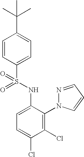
C1=CC(S(NC2=CC=C(Cl)C(Cl)=C2N2N=CC=C2)(=O)=O)=CC=C1C(C)(C)C
